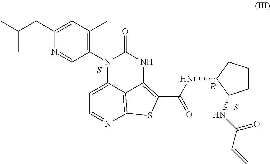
CC(CC1=CC(C)=C(N2C3=CC=NC4=C3C(=C(C(NC3C(NC(C=C)=O)CCC3)=O)S4)NC2=O)C=N1)C.S.[R].S
